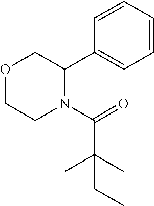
O1CCN(C(=O)C(C)(C)CC)C(C2=CC=CC=C2)C1
